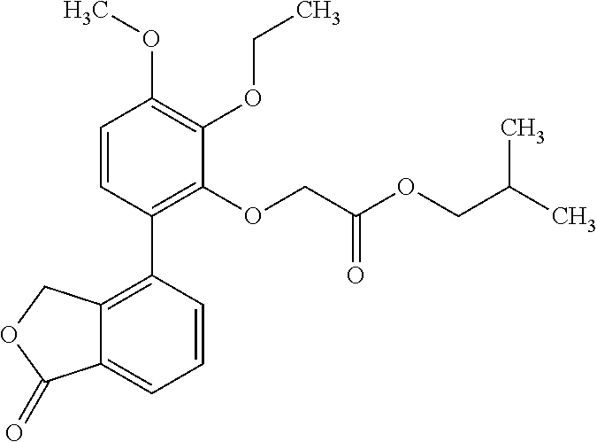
C12=C(C3=C(OCC(OCC(C)C)=O)C(OCC)=C(OC)C=C3)C=CC=C1C(=O)OC2
